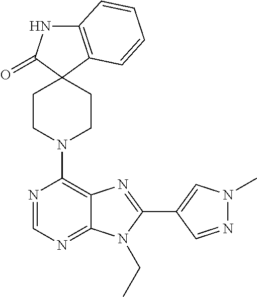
C12=C(C=CC=C1)C1(C(=O)N2)CCN(C2=C3C(=NC=N2)N(CC)C(C2=CN(C)N=C2)=N3)CC1
